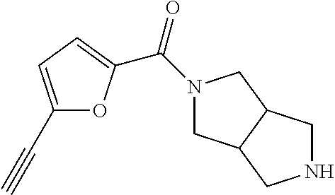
C1C2C(CN1C(C1=CC=C(C#C)O1)=O)CNC2
